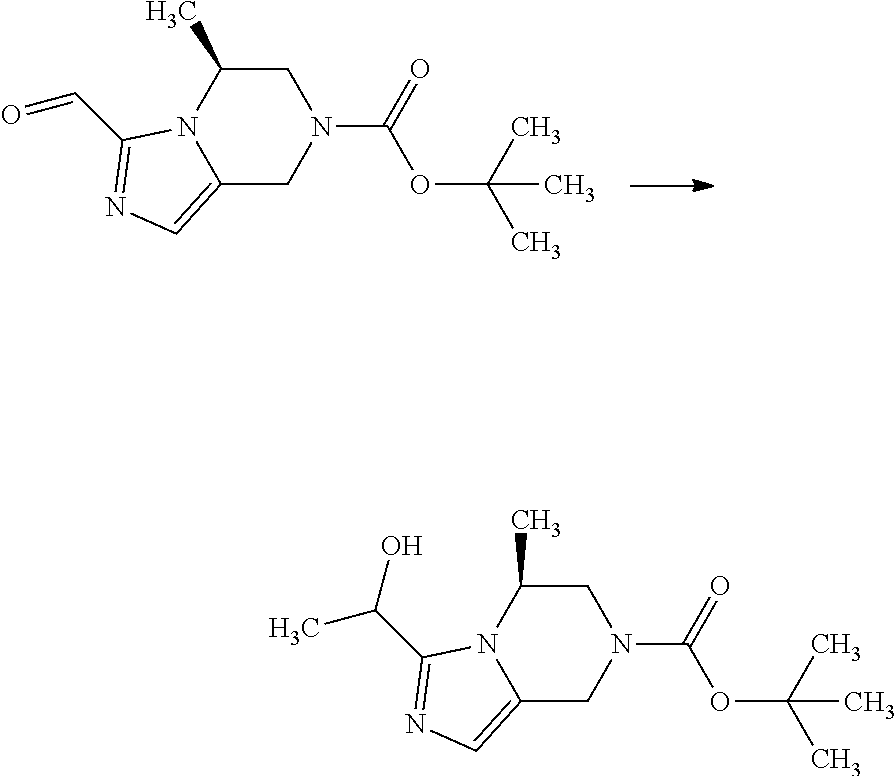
C12=CN=C(C=O)N1C(C)CN(C(=O)OC(C)(C)C)C2.C12=CN=C(C(C)O)N1C(C)CN(C(=O)OC(C)(C)C)C2
